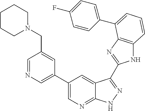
C1(C2=CN=CC(CN3CCCCC3)=C2)=CN=C2C(=C1)C(C1=NC3=C(N1)C=CC=C3C1=CC=C(F)C=C1)=NN2
